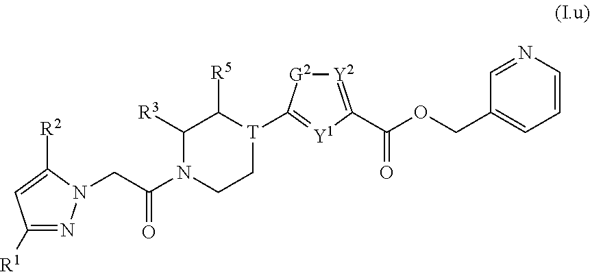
C1([R1])=NN(CC(N2CC[T](C3=[Y1]C(C(=O)OCC4=CC=CN=C4)=[Y2][G2]3)C([R5])C2[R3])=O)C([R2])=C1
